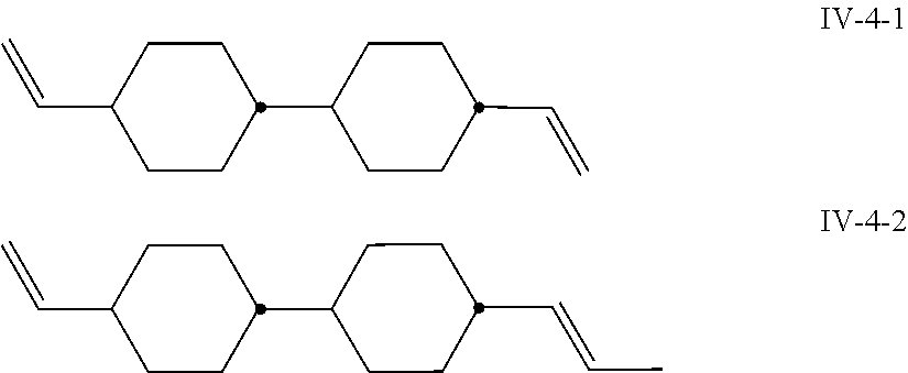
C1(C2CCC(C=C)CC2)CCC(C=C)CC1.C1(C2CCC(C=CC)CC2)CCC(C=C)CC1
